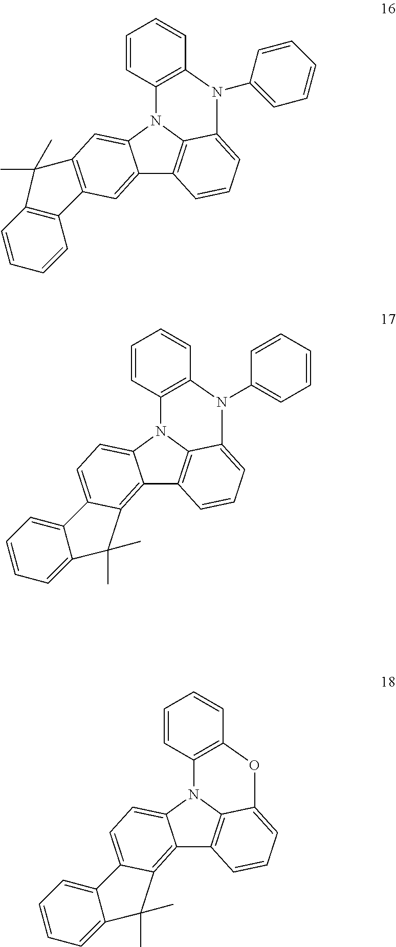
C12=CC3=C(C=C1N1C4=C2C=CC=C4N(C2=CC=CC=C2)C2=C1C=CC=C2)C(C)(C)C1=C3C=CC=C1.C12=C3C(=CC=C1N1C4=C2C=CC=C4N(C2=CC=CC=C2)C2=C1C=CC=C2)C1=CC=CC=C1C3(C)C.C12=C3C(=CC=C1N1C4=C2C=CC=C4OC2=C1C=CC=C2)C1=CC=CC=C1C3(C)C
